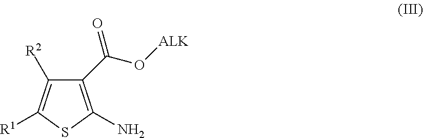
C1(C(O[ALK])=O)=C(N)SC([R1])=C1[R2]
